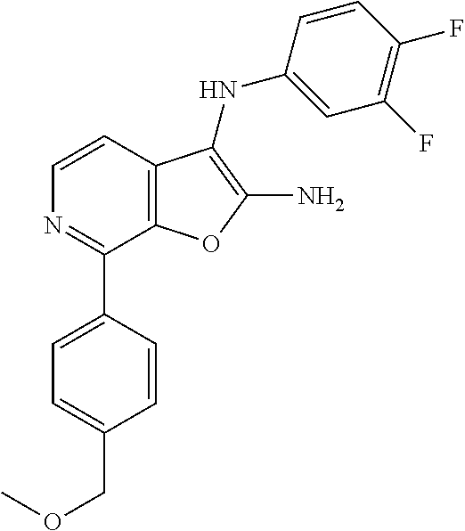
C1=CC2=C(C(C3=CC=C(COC)C=C3)=N1)OC(N)=C2NC1=CC(F)=C(F)C=C1
